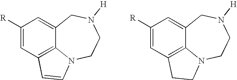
C12=CC([R])=CC3=C1N(CCN([H])C2)C=C3.C12=CC([R])=CC3=C1N(CCN([H])C2)CC3
